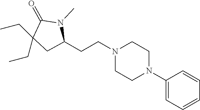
C1(N2CCN(CCC3CC(CC)(CC)C(=O)N3C)CC2)=CC=CC=C1
